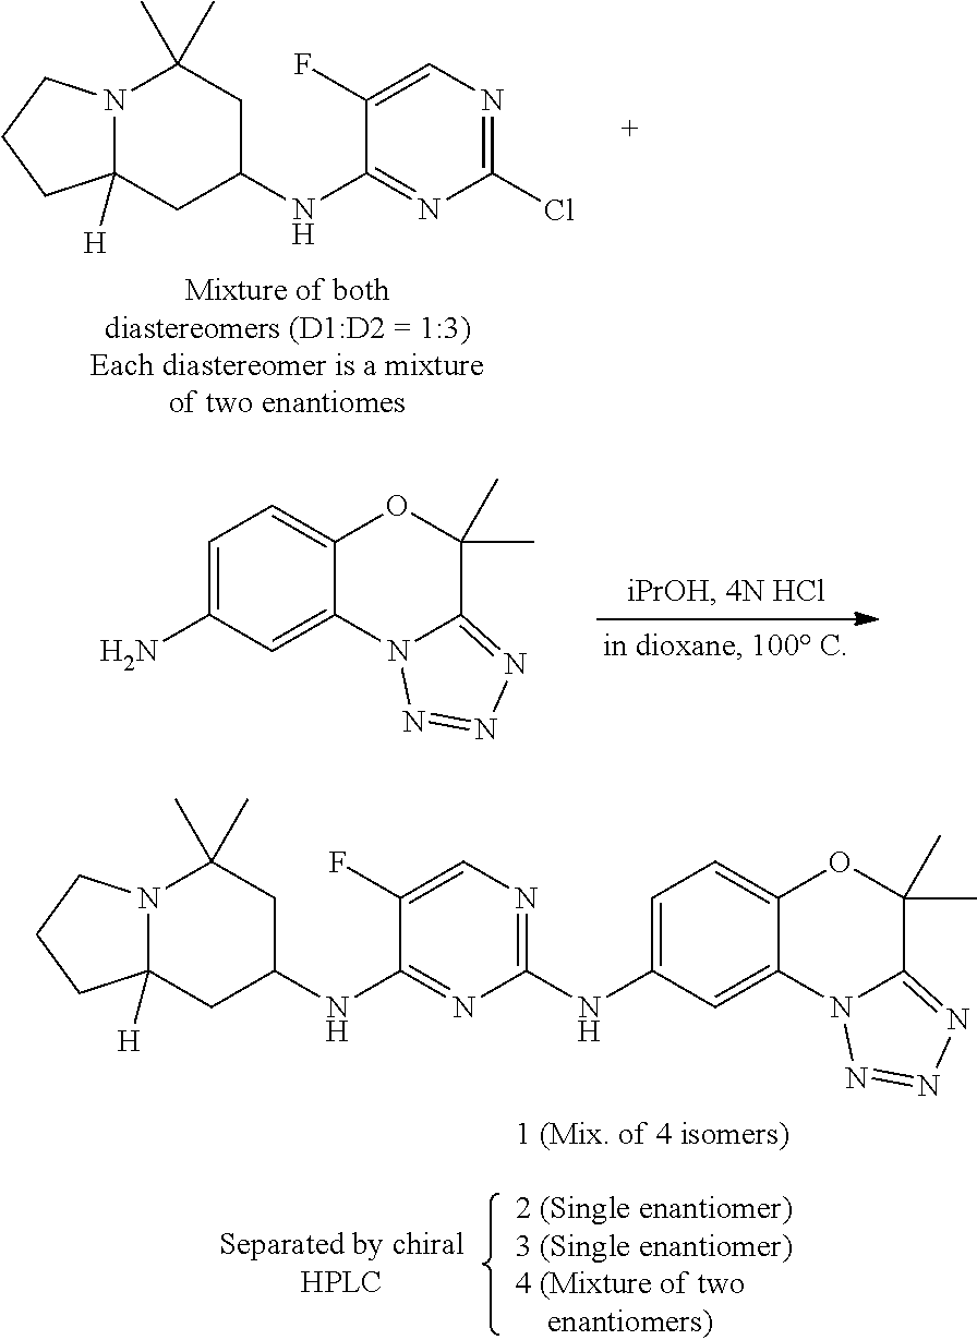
N12C([H])(CC(NC3=NC(Cl)=NC=C3F)CC1(C)C)CCC2.C1=C(N)C=C2C(=C1)OC(C)(C)C1=NN=NN21.N12C([H])(CC(NC3=NC(NC4=CC=C5C(=C4)N4C(=NN=N4)C(C)(C)O5)=NC=C3F)CC1(C)C)CCC2
